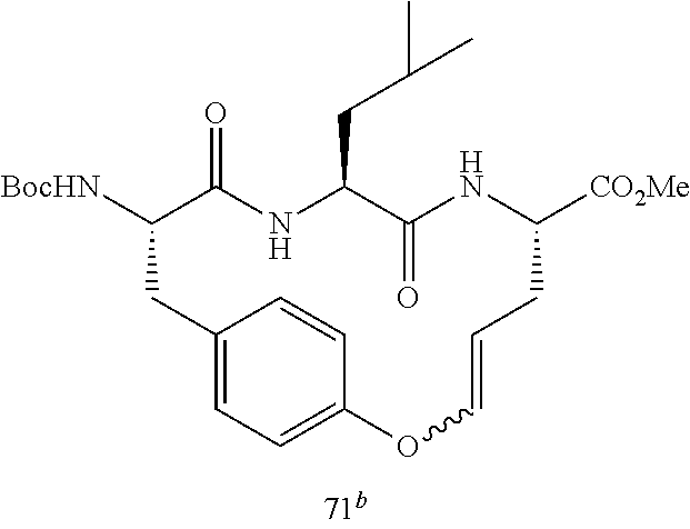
C12=CC=C(C=C1)OC=CCC([CO2Me])NC(=O)C(CC(C)C)NC(=O)C([BocHN])C2
